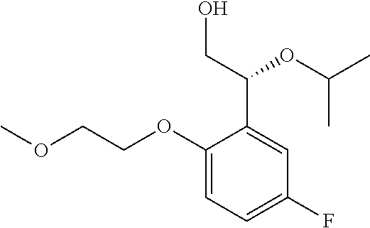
C1(OCCOC)=CC=C(F)C=C1C(CO)OC(C)C
